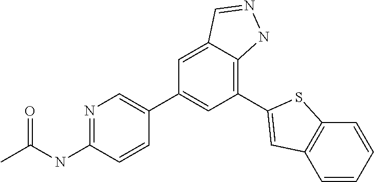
C1(NC(C)=O)=NC=C(C2=CC(C3=CC4=C(C=CC=C4)S3)=C3C(=C2)C=NN3)C=C1
